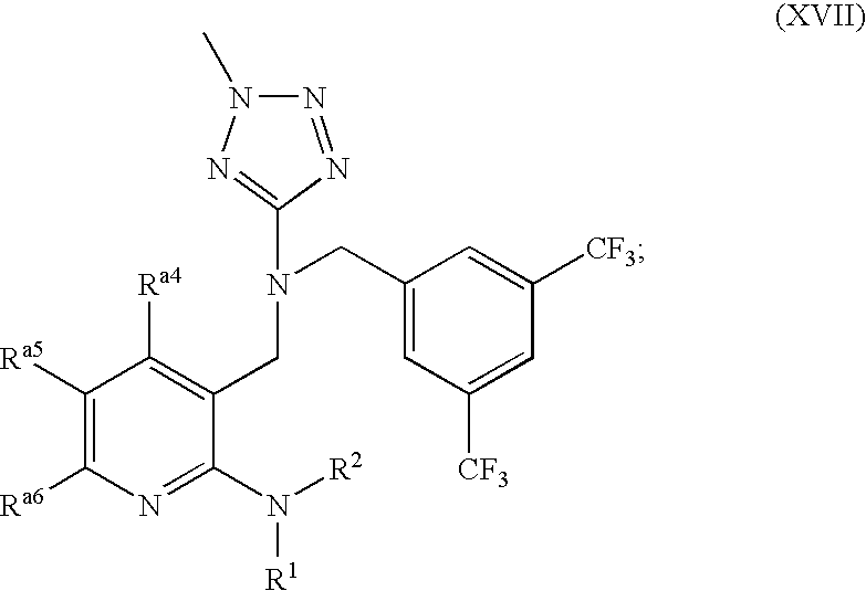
C1([Ra5])=C([Ra6])N=C(N([R2])[R1])C(CN(CC2=CC([CF3])=CC([CF3])=C2)C2=NN(C)N=N2)=C1[Ra4]
